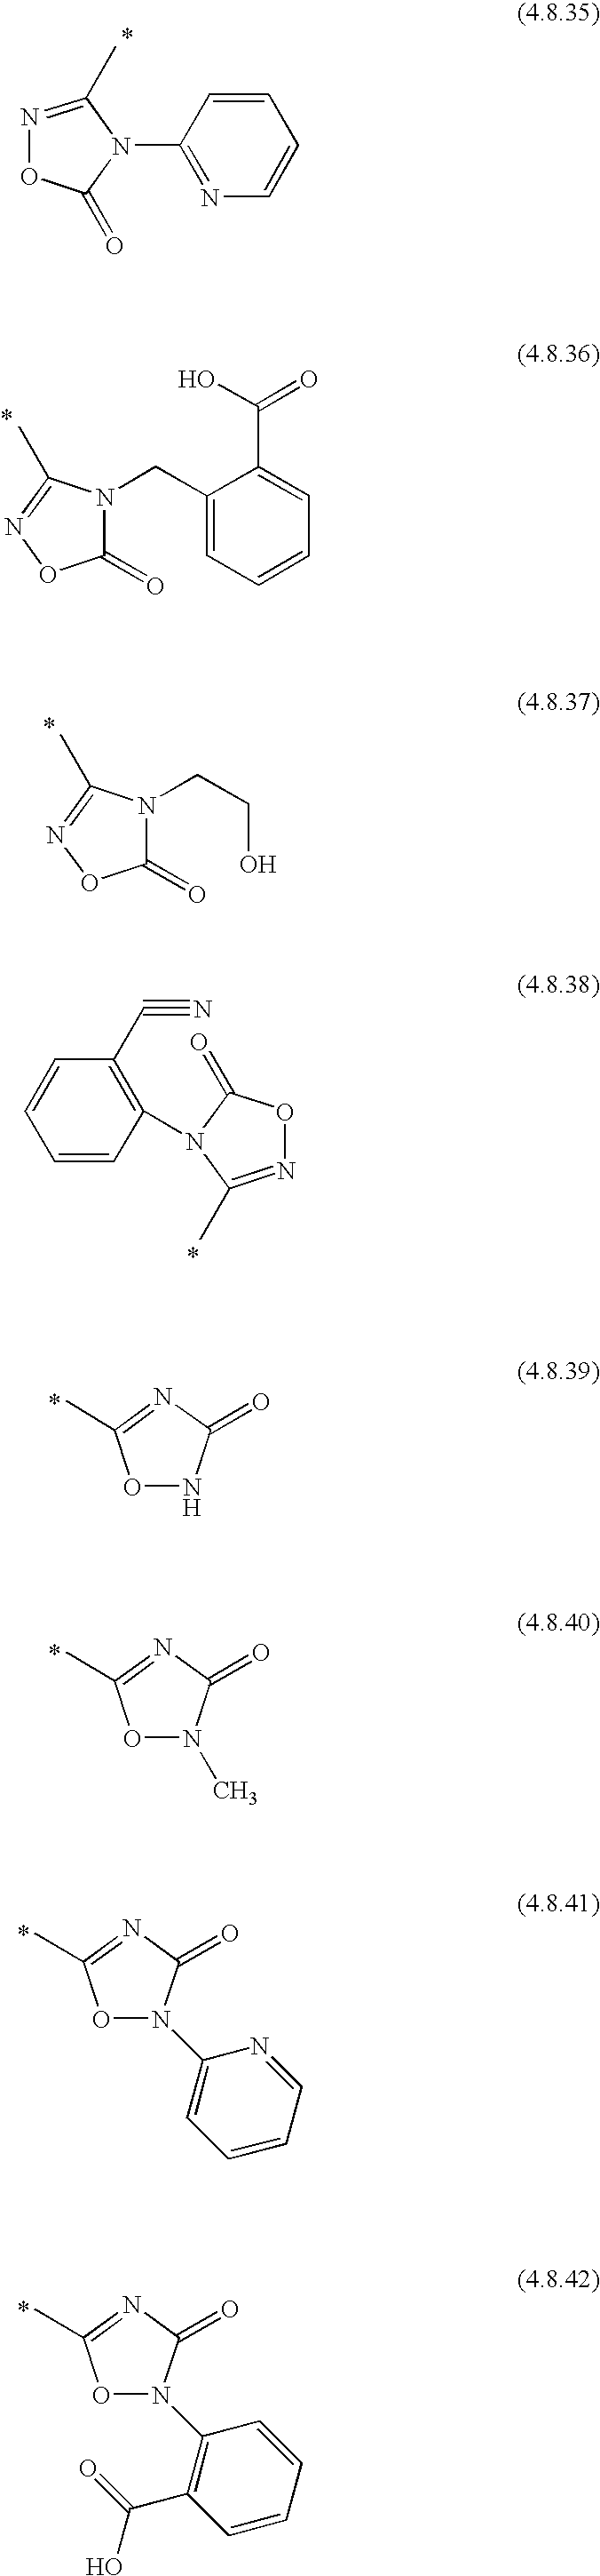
O1NC(=O)N=C1C.N1=C(C)N(C2=NC=CC=C2)C(=O)O1.C1(=O)N(CC2=CC=CC=C2C(O)=O)C(C)=NO1.C1(=O)N(CCO)C(C)=NO1.O1N=C(C)N(C2=C(C#N)C=CC=C2)C1=O.O1N(C)C(=O)N=C1C.O1N(C2=CC=CC=N2)C(=O)N=C1C.O1N(C2=C(C(=O)O)C=CC=C2)C(=O)N=C1C
